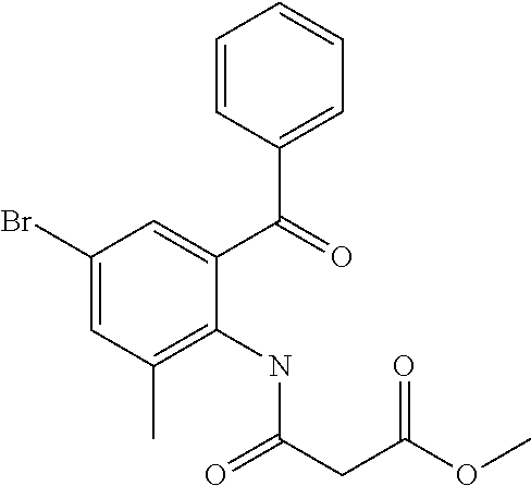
C1(Br)=CC(C)=C(NC(CC(OC)=O)=O)C(C(=O)C2=CC=CC=C2)=C1
